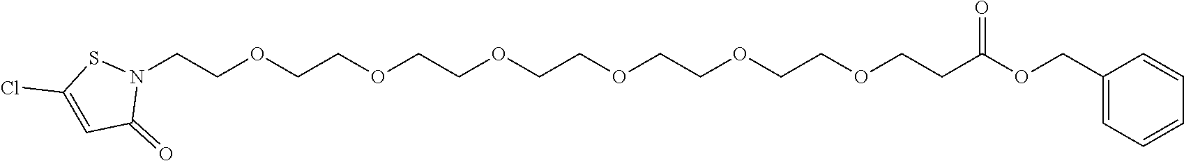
C1(=O)N(CCOCCOCCOCCOCCOCCOCCC(=O)OCC2=CC=CC=C2)SC(Cl)=C1
